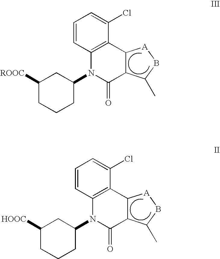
C1([ROOC])CCCC(N2C(=O)C3C(C4=C2C=CC=C4Cl)[A]BC3C)C1.C1([HOOC])CCCC(N2C(=O)C3C(C4=C2C=CC=C4Cl)[A]BC3C)C1
